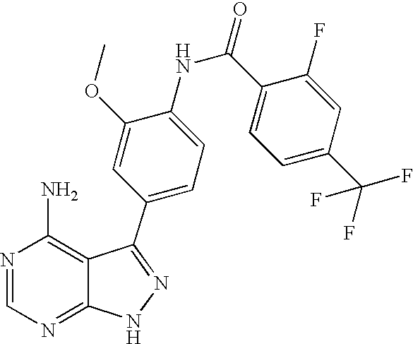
N1=CN=C2C(=C1N)C(C1=CC=C(NC(C3=CC=C(C(F)(F)F)C=C3F)=O)C(OC)=C1)=NN2
